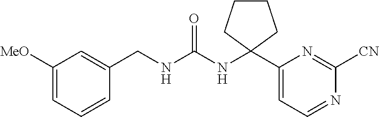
C1([MeO])=CC=CC(CNC(NC2(C3=CC=NC([CN])=N3)CCCC2)=O)=C1
